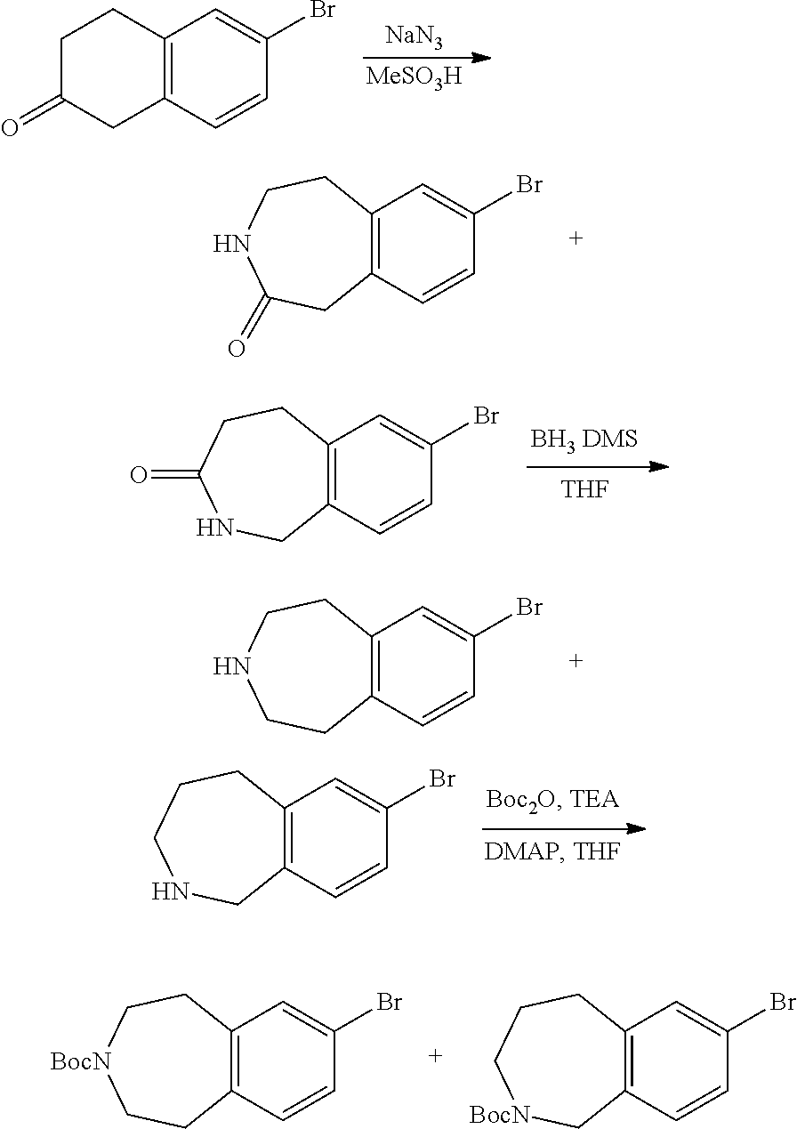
[NaN3].[MeSO3H].C12=C(C=CC(Br)=C1)CC(=O)CC2.C12=C(C=CC(Br)=C1)CC(=O)NCC2.[THF].C12=C(C=CC(Br)=C1)CNC(=O)CC2.C12=C(C=CC(Br)=C1)CCNCC2.C12=C(C=CC(Br)=C1)CNCCC2.C12=C(C=CC(Br)=C1)CC[BocN]CC2.C12=C(C=CC(Br)=C1)C[BocN]CCC2
